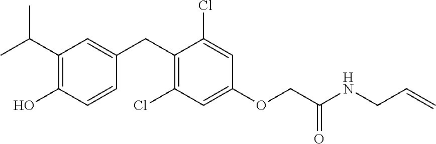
C1(CC2=CC(C(C)C)=C(O)C=C2)=C(Cl)C=C(OCC(NCC=C)=O)C=C1Cl
